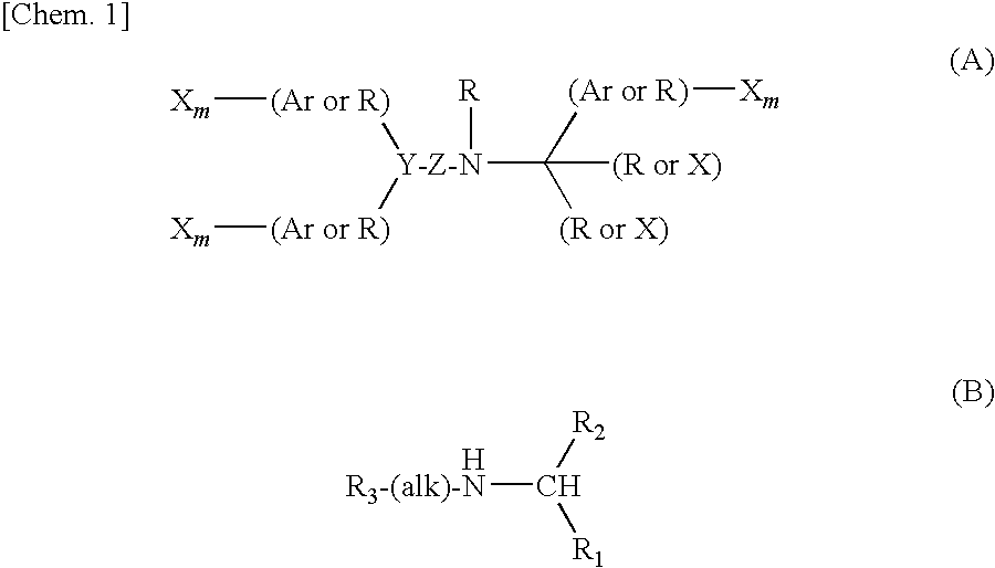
[Xm][(Ar or R)][Y-Z-N]([(Ar or R)][Xm])(C([(Ar or R)][Xm])([(R or X)])[(R or X)])[R].[HR3-(alk)-N]C([R2])[R1]
